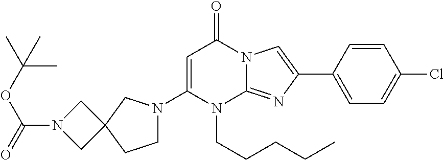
C1(N2CCC3(C2)CN(C(=O)OC(C)(C)C)C3)=CC(=O)N2C(=NC(C3=CC=C(Cl)C=C3)=C2)N1CCCCC
